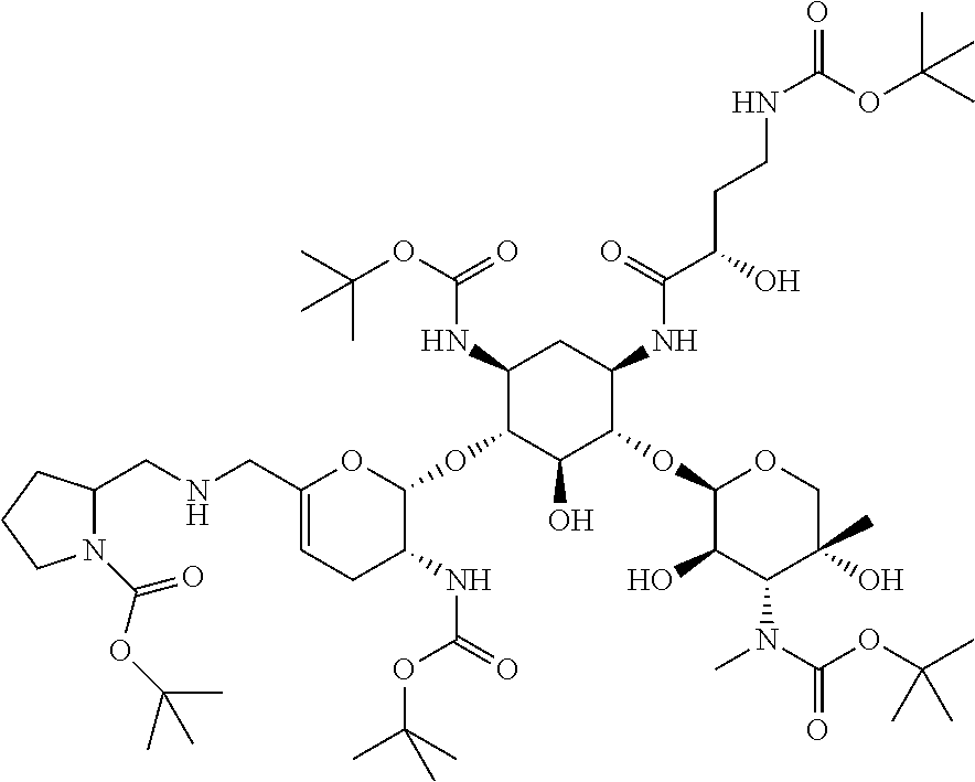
C1(NC(OC(C)(C)C)=O)C(OC2OC(CNCC3N(C(OC(C)(C)C)=O)CCC3)=CCC2NC(=O)OC(C)(C)C)C(O)C(OC2C(O)C(N(C)C(OC(C)(C)C)=O)C(O)(C)CO2)C(NC(C(O)CCNC(=O)OC(C)(C)C)=O)C1
